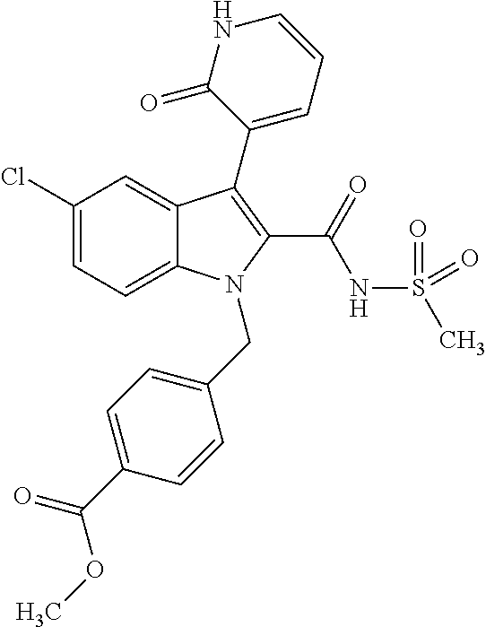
C1(Cl)=CC=C2C(=C1)C(C1=CC=CNC1=O)=C(C(NS(C)(=O)=O)=O)N2CC1=CC=C(C(=O)OC)C=C1
